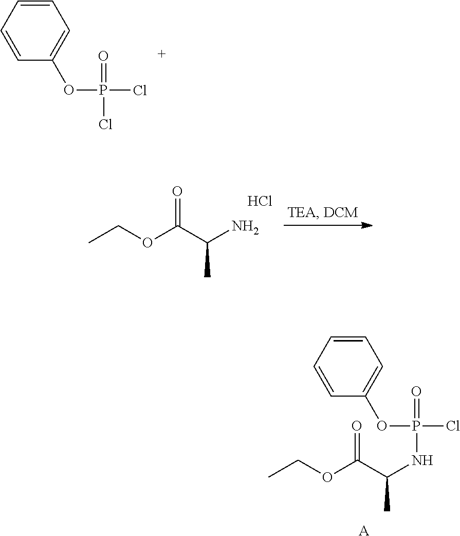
C1=CC=CC(OP(Cl)(=O)Cl)=C1.O=C(C(N)C)OCC.Cl.C1=CC=CC(OP(Cl)(=O)NC(C(=O)OCC)C)=C1.[A]
